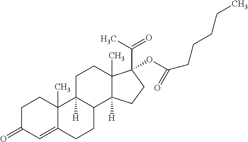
C1C(=O)C=C2C(C)(C1)C1([H])C(CC2)C2([H])C(C)(CC1)C(C(C)=O)(OC(CCCCC)=O)CC2
